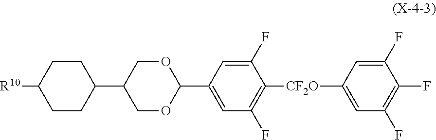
C1(F)=CC([CF2O]C2=C(F)C=C(C3OCC(C4CCC([R10])CC4)CO3)C=C2F)=CC(F)=C1F
